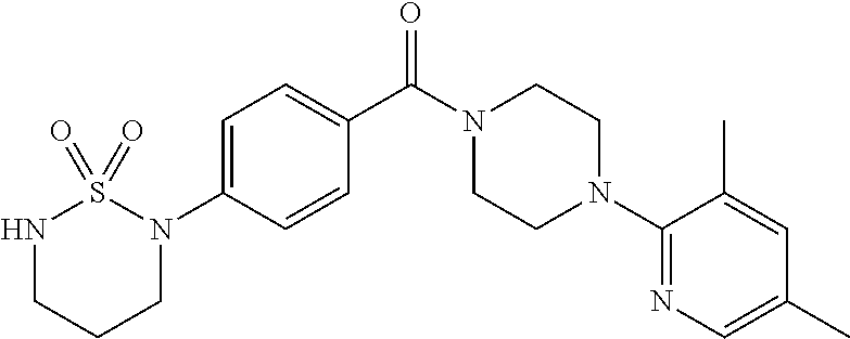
C1=C(N2CCCNS2(=O)=O)C=CC(C(N2CCN(C3=NC=C(C)C=C3C)CC2)=O)=C1
